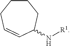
N([R1])C1C=CCCCC1
